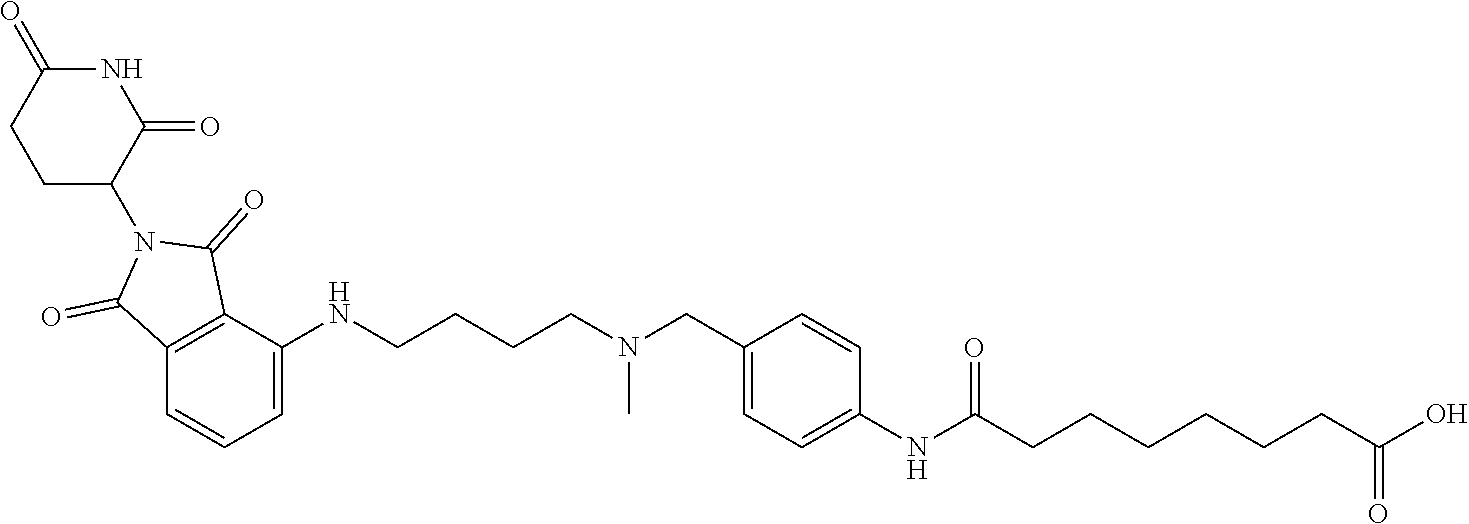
C(CCCN(CC1=CC=C(NC(CCCCCCC(O)=O)=O)C=C1)C)NC1=CC=CC2=C1C(=O)N(C1C(=O)NC(=O)CC1)C2=O
